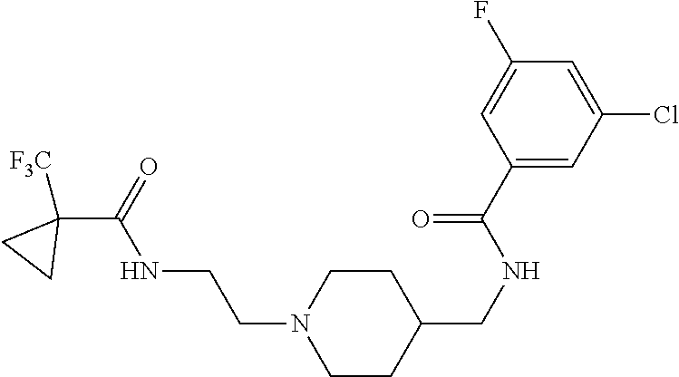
C1(C(=O)NCCN2CCC(CNC(C3=CC(Cl)=CC(F)=C3)=O)CC2)([F3C])CC1
